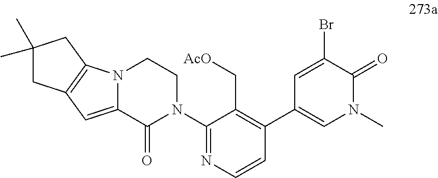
C1(Br)=CC(C2=C(C[AcO])C(N3CCN4C(=CC5=C4CC(C)(C)C5)C3=O)=NC=C2)=CN(C)C1=O
